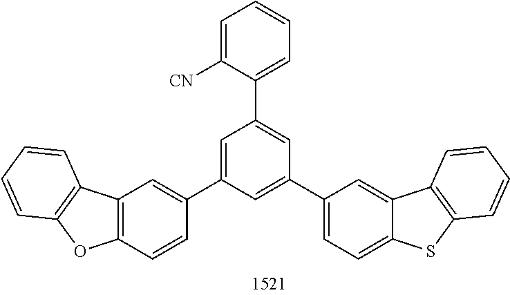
C1=C([CN])C(C2=CC(C3=CC=C4C(=C3)C3=C(S4)C=CC=C3)=CC(C3=CC4=C(C=C3)OC3=C4C=CC=C3)=C2)=CC=C1
